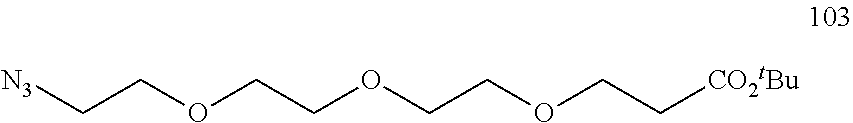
[N3]CCOCCOCCOCC[CO2tBu]
